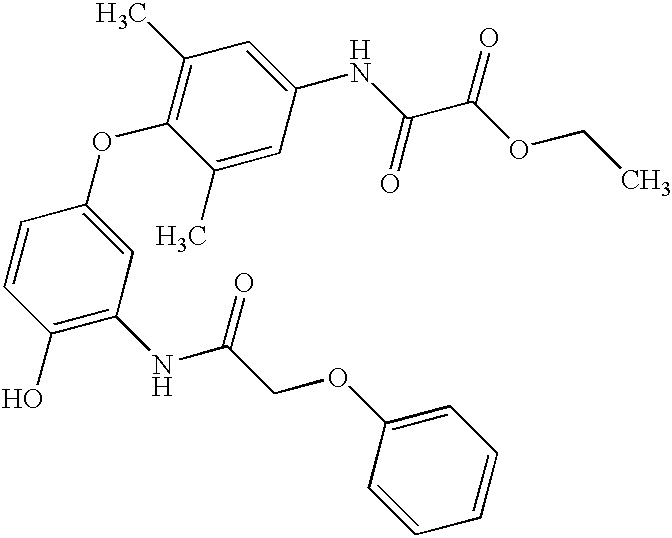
C1(O)=C(NC(=O)COC2=CC=CC=C2)C=C(OC2=C(C)C=C(NC(=O)C(=O)OCC)C=C2C)C=C1
